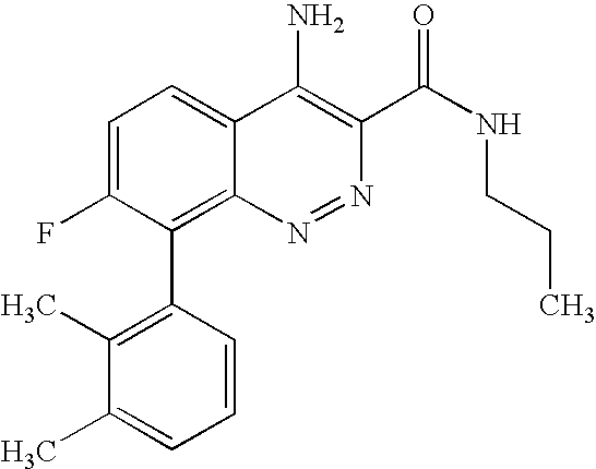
C1=C(F)C(C2=C(C)C(C)=CC=C2)=C2C(=C1)C(N)=C(C(NCCC)=O)N=N2
